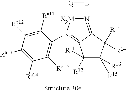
N12=C3C(=N(C4=C([Ra15])C([Ra14])=C([Ra13])C([Ra12])=C4[Ra11])[XpM]1[Q][L]2)C([R12])([R11])C([R15])([R16])C3([R14])[R13]
